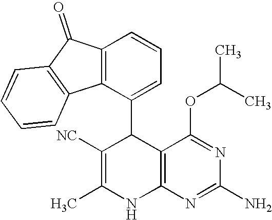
C1([NC])=C(C)NC2=C(C1C1=CC=CC3=C1C1=C(C3=O)C=CC=C1)C(OC(C)C)=NC(N)=N2
